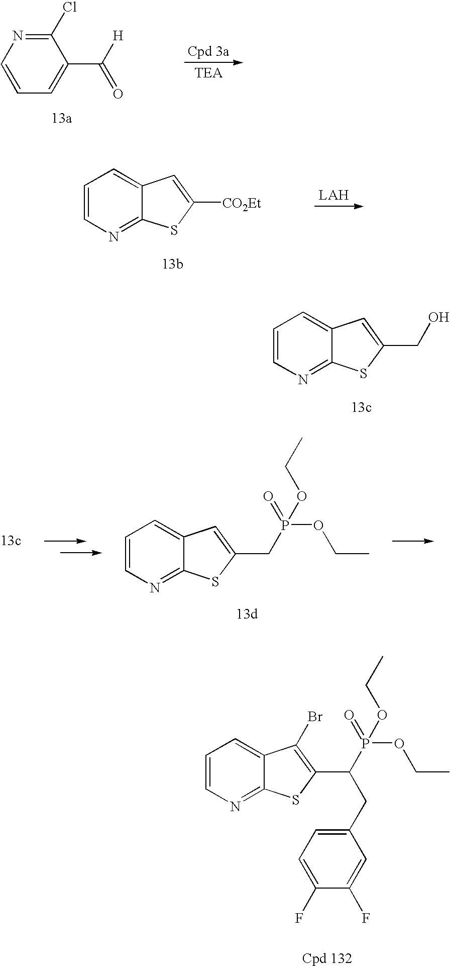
C1(Cl)=NC=CC=C1C([H])=O.C1=CN=C2C(=C1)C=C([CO2Et])S2.C1=CN=C2C(=C1)C=C(CO)S2.C1=CN=C2C(=C1)C=C(CP(OCC)(OCC)=O)S2.C1=CN=C2C(=C1)C(Br)=C(C(P(OCC)(OCC)=O)CC1=CC=C(F)C(F)=C1)S2
